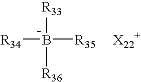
[R33]B([R36])([R35])[R34].[X22+]
